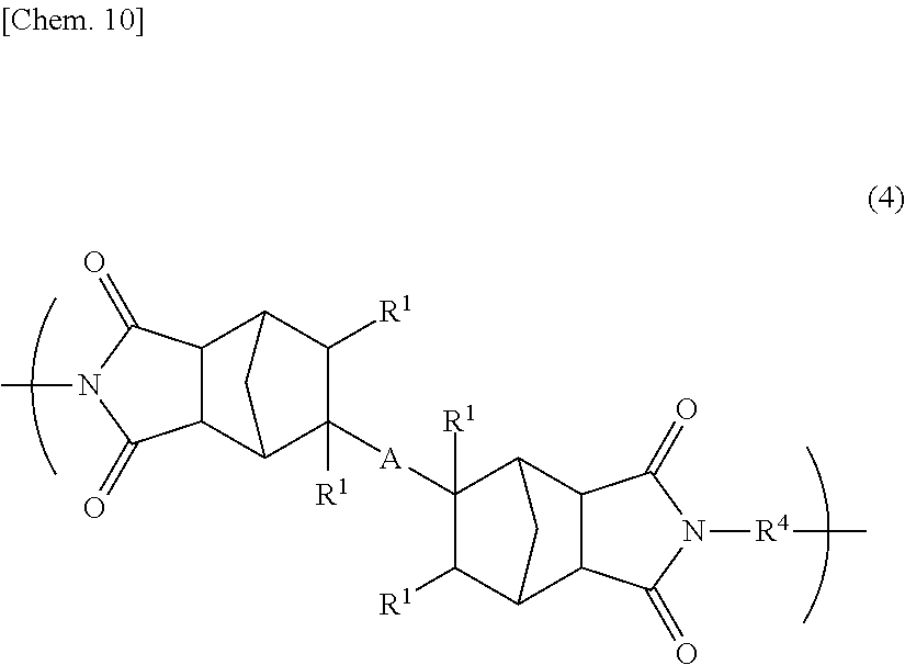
C12C(C3C([A]C4([R1])C([R1])C5C6C(C4C5)C(=O)N([R4]C)C6=O)([R1])C([R1])C1C3)C(=O)N(C)C2=O
